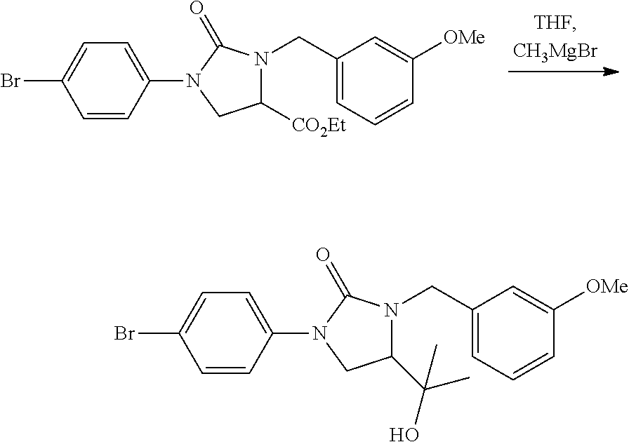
C1=C(N2CC([CO2Et])N(CC3=CC=CC([OMe])=C3)C2=O)C=CC(Br)=C1.C1=C(N2CC(C(O)(C)C)N(CC3=CC=CC([OMe])=C3)C2=O)C=CC(Br)=C1
